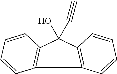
C12=C(C(O)(C#C)C3=C1C=CC=C3)C=CC=C2
